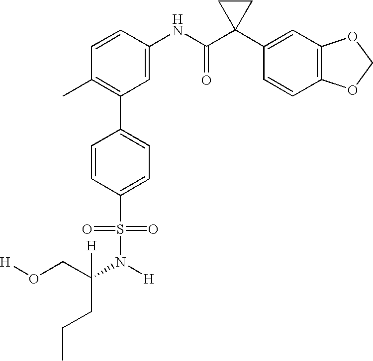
C1(NC(C2(C3=CC4=C(C=C3)OCO4)CC2)=O)=CC(C2=CC=C(S(N(C(CCC)(CO[H])[H])[H])(=O)=O)C=C2)=C(C)C=C1
